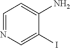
C1=NC=C(I)C(N)=C1
